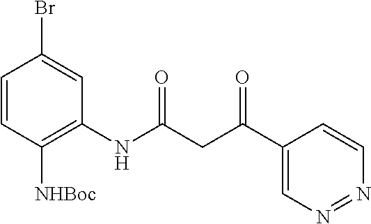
C1=CC([NHBoc])=C(NC(CC(C2=CN=NC=C2)=O)=O)C=C1Br
